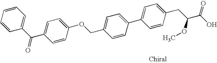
C1=CC=C(C(C2=CC=C(OCC3=CC=C(C4=CC=C(CC(C(O)=O)OC)C=C4)C=C3)C=C2)=O)C=C1
